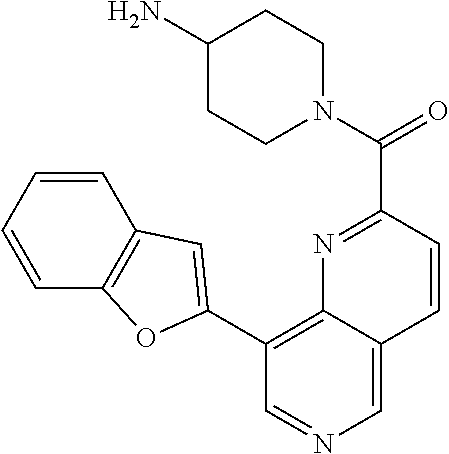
N1(C(C2=NC3=C(C4=CC5=C(C=CC=C5)O4)C=NC=C3C=C2)=O)CCC(N)CC1
